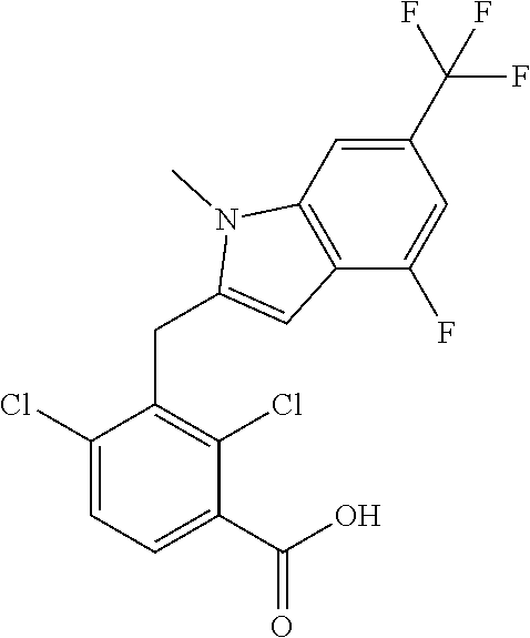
C1(Cl)=CC=C(C(O)=O)C(Cl)=C1CC1=CC2=C(N1C)C=C(C(F)(F)F)C=C2F
